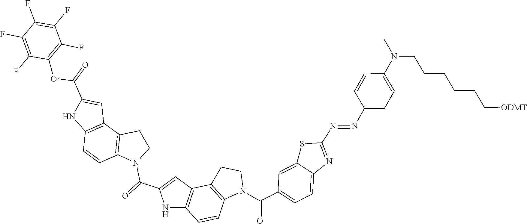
C1=CC2=C(C3=C1NC(C(=O)OC1=C(F)C(F)=C(F)C(F)=C1F)=C3)CCN2C(C1=CC2=C(C=CC3=C2CCN3C(C2=CC=C3N=C(N=NC4=CC=C(N(CCCCCC[ODMT])C)C=C4)SC3=C2)=O)N1)=O
